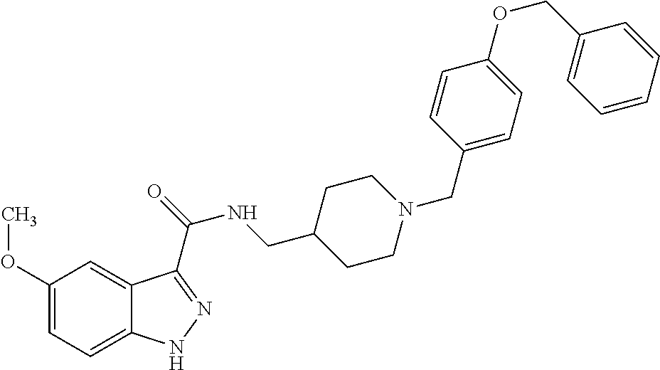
C1(OC)=CC=C2C(=C1)C(C(=O)NCC1CCN(CC3=CC=C(OCC4=CC=CC=C4)C=C3)CC1)=NN2
